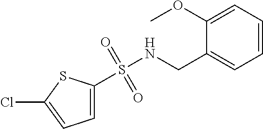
C1=C(S(NCC2=CC=CC=C2OC)(=O)=O)SC(Cl)=C1
